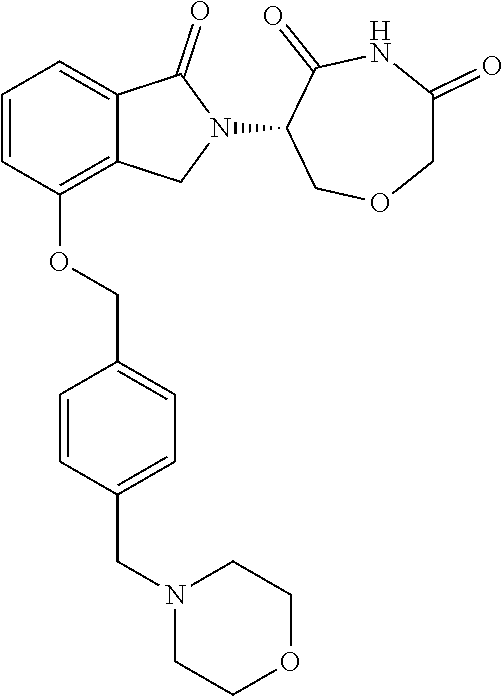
C1=CC(OCC2=CC=C(CN3CCOCC3)C=C2)=C2C(=C1)C(=O)N(C1C(=O)NC(=O)COC1)C2
